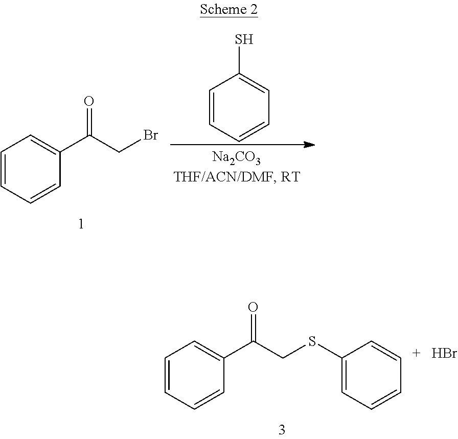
C1=CC=CC(C(CSC2=CC=CC=C2)=O)=C1.Br.C1=CC=CC(C(CBr)=O)=C1.C1=CC=CC=C1S
